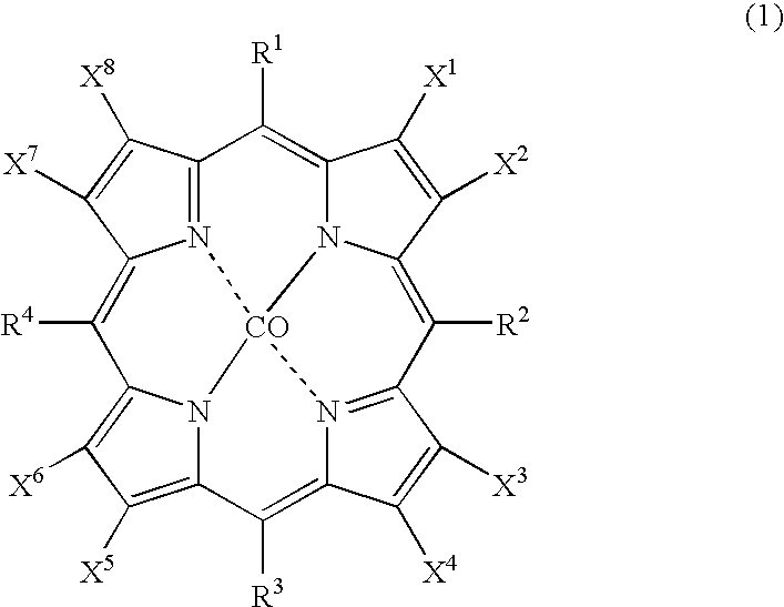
N12=C3C([X8])=C([X7])C1=C([R4])C1=C([X6])C([X5])=C4N1[CO]21N2=C(C([X3])=C([X4])C2=C4[R3])C([R2])=C2N1C(=C3[R1])C([X1])=C2[X2]
